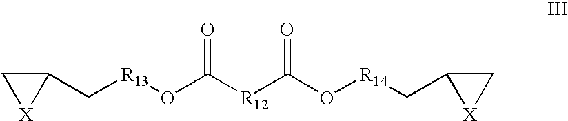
C1(C[R13]OC([R12]C(O[R14]CC2[X]C2)=O)=O)C[X]1
